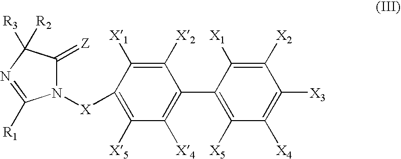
N1([X]C2=C([X5])C([X4])=C(C3=C([X5])C([X4])=C([X3])C([X2])=C3[X1])C([X2])=C2[X1])C(=[Z])C([R3])([R2])N=C1[R1]
